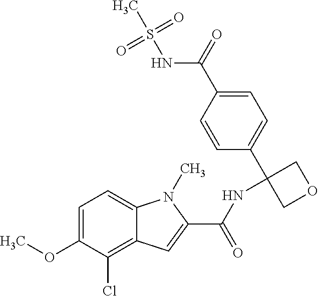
C1=C(OC)C(Cl)=C2C(=C1)N(C)C(C(NC1(C3=CC=C(C(=O)NS(C)(=O)=O)C=C3)COC1)=O)=C2
